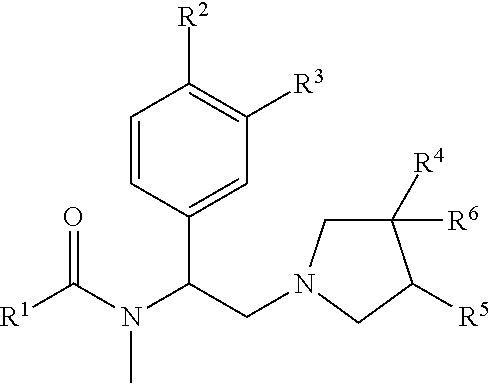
C1=CC(C(N(C)C([R1])=O)CN2CC([R6])([R4])C([R5])C2)=CC([R3])=C1[R2]
